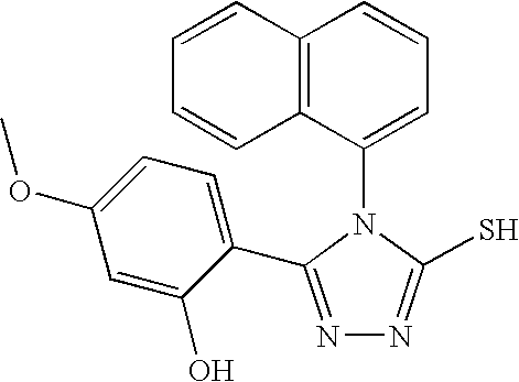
C12=C(C(N3C(S)=NN=C3C3=CC=C(OC)C=C3O)=CC=C1)C=CC=C2
